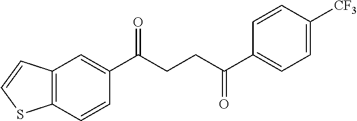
C12=C(C=CC(C(CCC(C3=CC=C([CF3])C=C3)=O)=O)=C1)SC=C2
